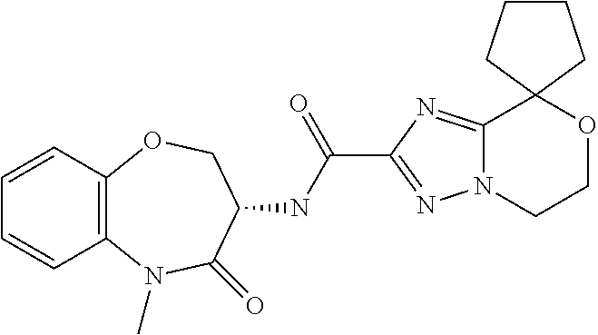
C12=C(OCC(NC(C3=NN4C(=N3)C3(OCC4)CCCC3)=O)C(=O)N1C)C=CC=C2
